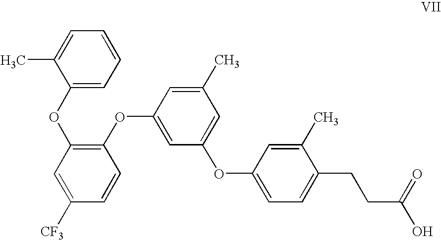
C1=C(OC2=C(OC3=CC(OC4=CC=C(CCC(O)=O)C(C)=C4)=CC(C)=C3)C=CC([CF3])=C2)C(C)=CC=C1
